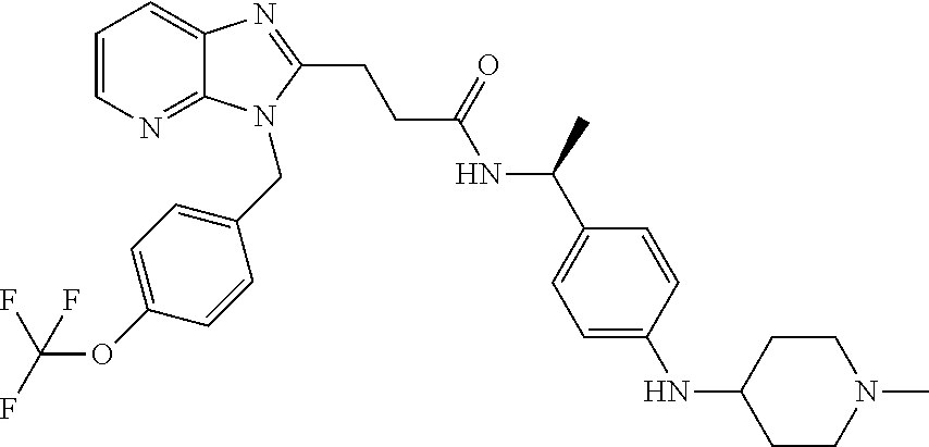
C1=CN=C2C(=C1)N=C(CCC(NC(C1=CC=C(NC3CCN(C)CC3)C=C1)C)=O)N2CC1=CC=C(OC(F)(F)F)C=C1
